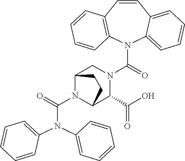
N1(C(=O)N(C2=CC=CC=C2)C2=CC=CC=C2)C2C(C(O)=O)N(C(N3C4=CC=CC=C4C=CC4=C3C=CC=C4)=O)CC1CC2
